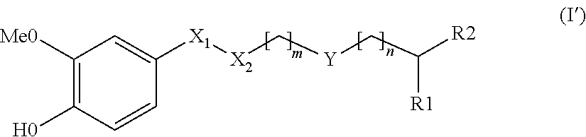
C1([Me0])=C([H0])C=CC([X1][X2]C[Y]CC([R2])[R1])=C1
